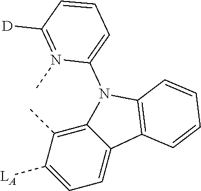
C12=C(C)C([LA])=CC=C1C1=C(N2C2=CC=CC([D])=N2C)C=CC=C1
